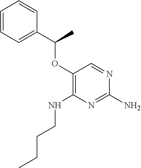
C1=CC=C(C(OC2=C(NCCCC)N=C(N)N=C2)C)C=C1
